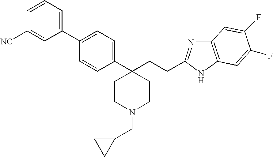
C1=C(C2=CC=CC([NC])=C2)C=CC(C2(CCC3=NC4=C(N3)C=C(F)C(F)=C4)CCN(CC3CC3)CC2)=C1
